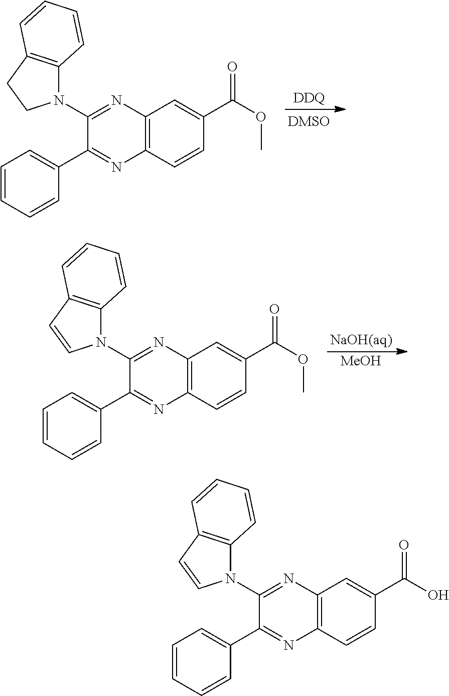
[DDQ].C12=C(C=CC(C(=O)OC)=C1)N=C(C1=CC=CC=C1)C(N1C3=C(CC1)C=CC=C3)=N2.[NaOH(aq)].[MeOH].C12=C(C=CC(C(=O)OC)=C1)N=C(C1=CC=CC=C1)C(N1C3=C(C=C1)C=CC=C3)=N2.C12=C(C=CC(C(=O)O)=C1)N=C(C1=CC=CC=C1)C(N1C3=C(C=C1)C=CC=C3)=N2
